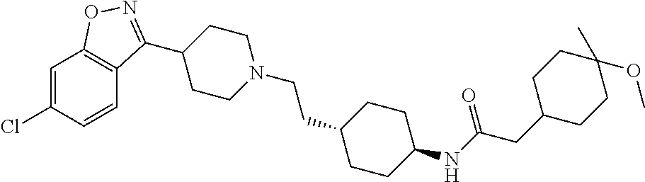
C1=C(Cl)C=CC2=C1ON=C2C1CCN(CCC2CCC(NC(CC3CCC(C)(OC)CC3)=O)CC2)CC1
